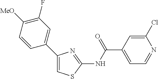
C1(C2=CC(F)=C([MeO])C=C2)=CSC(NC(C2=CC=NC(Cl)=C2)=O)=N1
